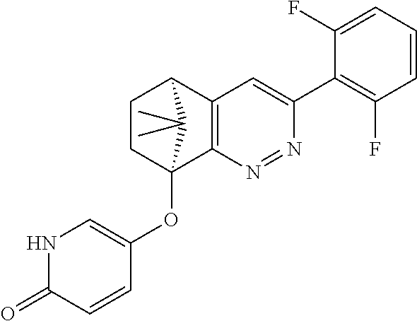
C1CC2(OC3=CNC(=O)C=C3)C3=C(C1C2(C)C)C=C(C1=C(F)C=CC=C1F)N=N3
